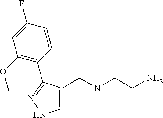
C1=C(CN(CCN)C)C(C2=C(OC)C=C(F)C=C2)=NN1
